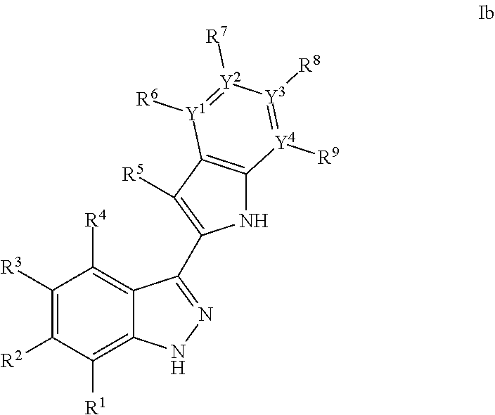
C1([R3])=C([R2])C([R1])=C2C(=C1[R4])C(C1=C([R5])C3=C(N1)[Y4]([R9])=[Y3]([R8])[Y2]([R7])=[Y1]3[R6])=NN2
